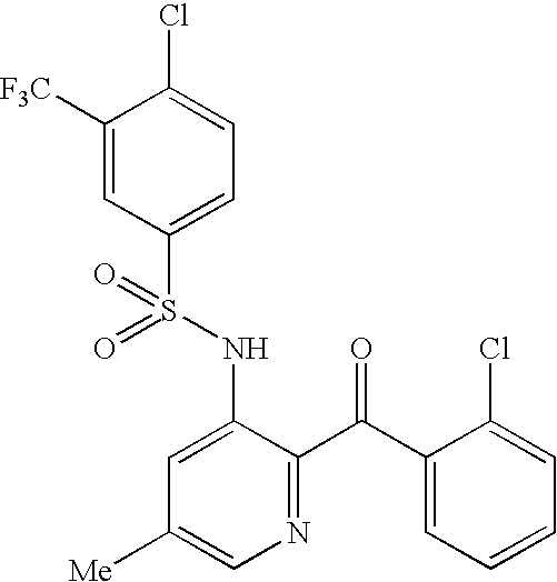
C1([F3C])=CC(S(NC2=CC([Me])=CN=C2C(C2=CC=CC=C2Cl)=O)(=O)=O)=CC=C1Cl
